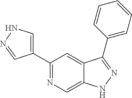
C1(C2=CNN=C2)=NC=C2C(=C1)C(C1=CC=CC=C1)=NN2
